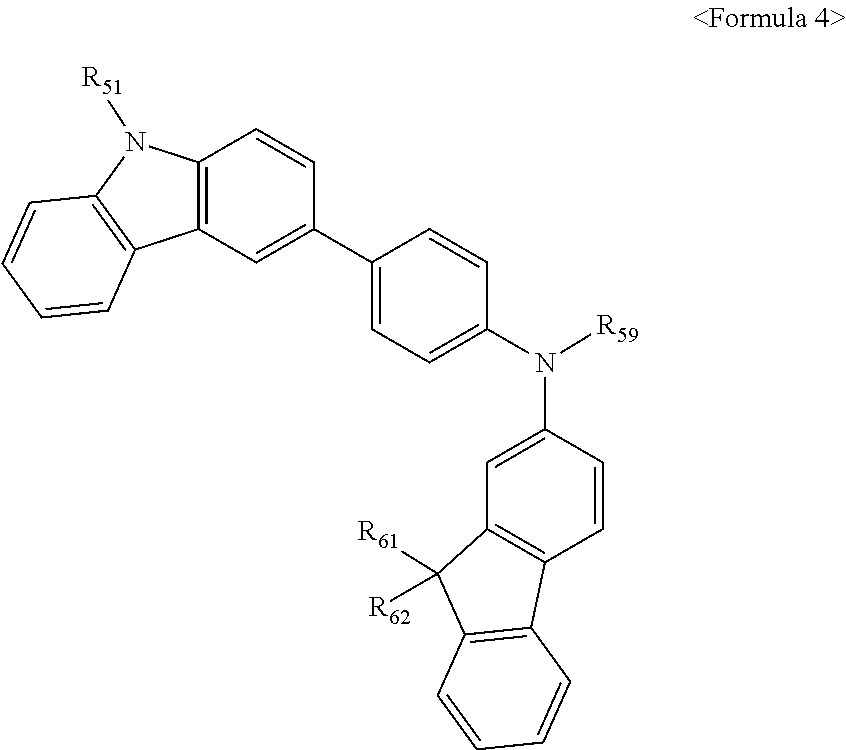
C12=C(N([R51])C3=C1C=CC=C3)C=CC(C1=CC=C(N(C3=CC4=C(C=C3)C3=C(C4([R62])[R61])C=CC=C3)[R59])C=C1)=C2
